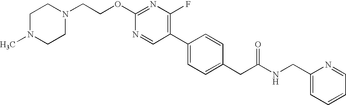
N1=CC(C2=CC=C(CC(NCC3=CC=CC=N3)=O)C=C2)=C(F)N=C1OCCN1CCN(C)CC1
